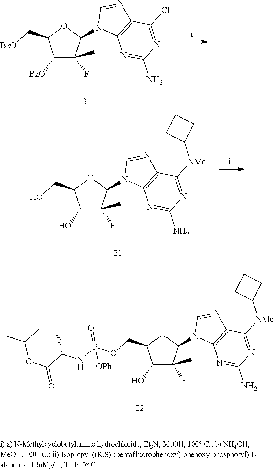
C1([BzO])C(F)(C)C(N2C3=C(N=C2)C(Cl)=NC(N)=N3)OC1C[BzO].C1(O)C(F)(C)C(N2C3=C(N=C2)C([NMe]C2CCC2)=NC(N)=N3)OC1COP(NC(C(OC(C)C)=O)C)(=O)[OPh].C1(O)C(F)(C)C(N2C3=C(N=C2)C([NMe]C2CCC2)=NC(N)=N3)OC1CO
